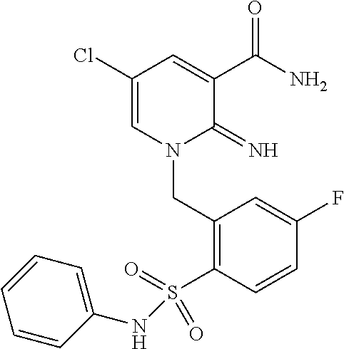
C1(Cl)=CN(CC2=C(S(=O)(NC3=CC=CC=C3)=O)C=CC(F)=C2)C(=N)C(C(N)=O)=C1
